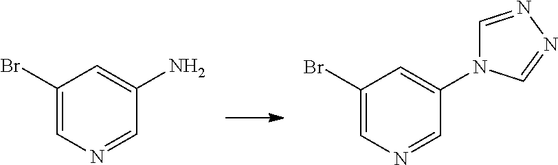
C1(Br)=CN=CC(N)=C1.C1(Br)=CN=CC(N2C=NN=C2)=C1
